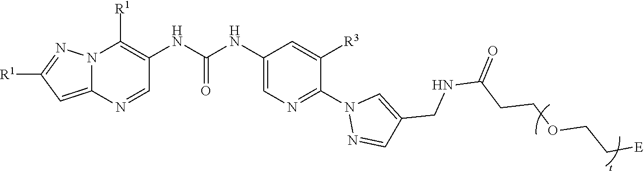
C1(NC(NC2=C([R1])N3C(=CC([R1])=N3)N=C2)=O)=CN=C(N2N=CC(CNC(=O)CCOCC[E])=C2)C([R3])=C1
